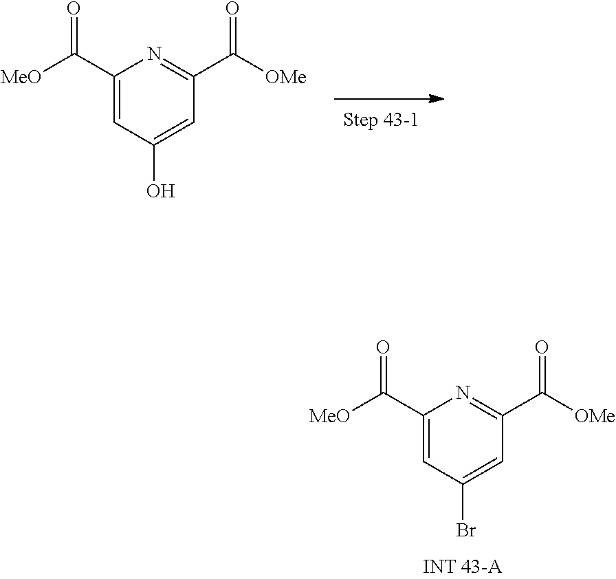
C1(C([MeO])=O)=CC(Br)=CC(C([OMe])=O)=N1.C1(C([MeO])=O)=CC(O)=CC(C([OMe])=O)=N1
